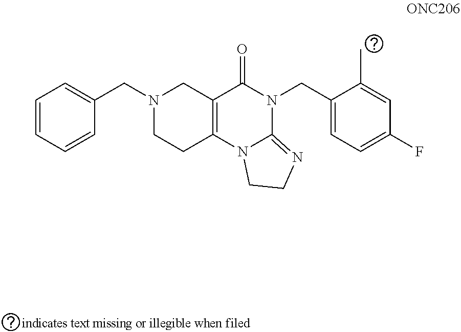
C12=C(N3C(=NCC3)N(CC3=CC=C(F)C=C3C)C1=O)CCN(CC1=CC=CC=C1)C2
